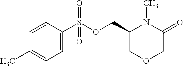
C1(COS(C2=CC=C(C)C=C2)(=O)=O)COCC(=O)N1C
